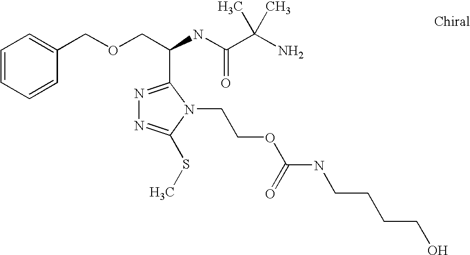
N1=C(C(COCC2=CC=CC=C2)NC(C(N)(C)C)=O)N(CCOC(NCCCCO)=O)C(SC)=N1
